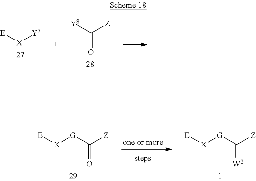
[Y8]C([Z])=O.[E][X][Y7].[E][X][G]C([Z])=O.[E][X][G]C([Z])=[W2]
